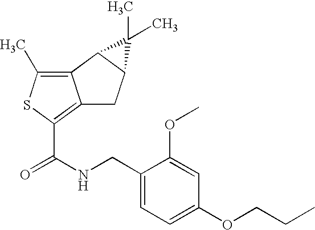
C12=C(C)SC(C(NCC3=CC=C(OCCC)C=C3OC)=O)=C1CC1C2C1(C)C
